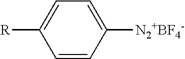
C1=CC([N2+BF4-])=CC=C1[R]
